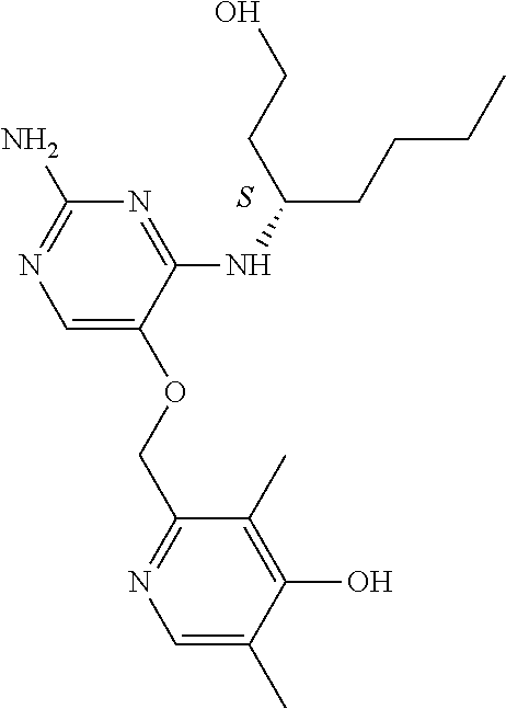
S.C1=C(OCC2=NC=C(C)C(O)=C2C)C(NC(CCCC)CCO)=NC(N)=N1
